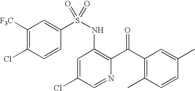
C1([F3C])=C(Cl)C=CC(S(NC2=C(C(C3=C(C)C=CC(C)=C3)=O)N=CC(Cl)=C2)(=O)=O)=C1
